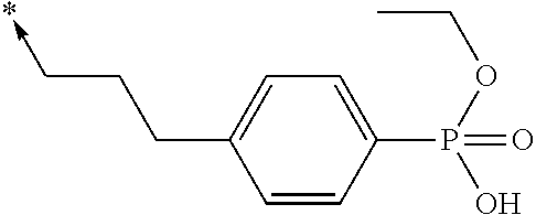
C1=CC(P(OCC)(O)=O)=CC=C1CCC->*
